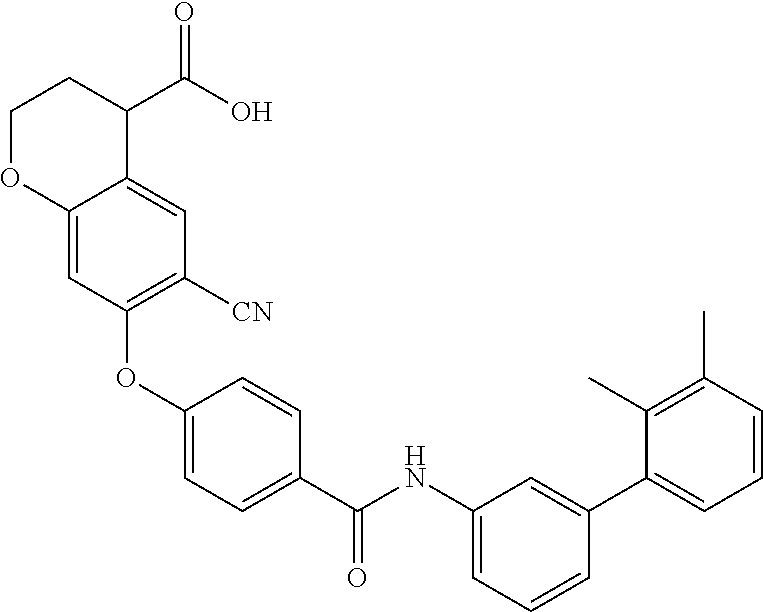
C1(OC2=C([CN])C=C3C(=C2)OCCC3C(O)=O)=CC=C(C(NC2=CC=CC(C3=CC=CC(C)=C3C)=C2)=O)C=C1
